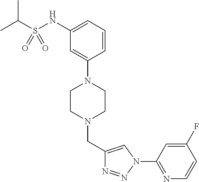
C1=CC=C(NS(C(C)C)(=O)=O)C=C1N1CCN(CC2=CN(C3=NC=CC(F)=C3)N=N2)CC1
